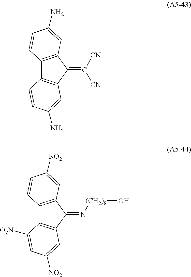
C12=C(C(=C([CN])[CN])C3=C1C=CC(N)=C3)C=C(N)C=C2.C12=C(C(=N[(CH2)8]O)C3=C1C([O2N])=CC([NO2])=C3)C=C([NO2])C=C2
